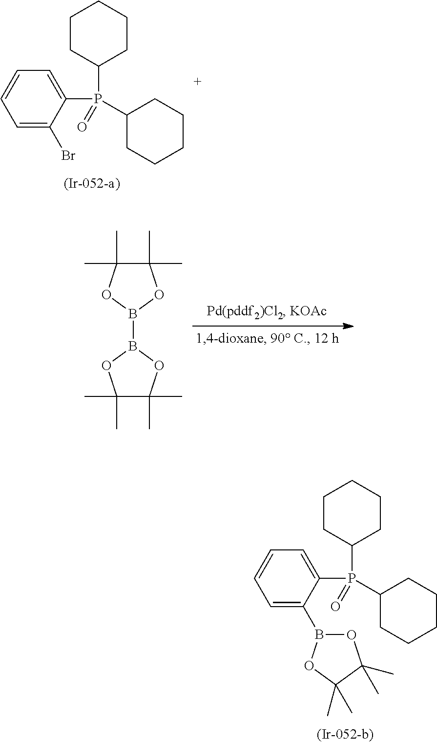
C1CC(P(C2=CC=CC=C2Br)(C2CCCCC2)=O)CCC1.B1(B2OC(C)(C)C(C)(C)O2)OC(C)(C)C(C)(C)O1.C1CC(P(C2=CC=CC=C2B2OC(C)(C)C(C)(C)O2)(C2CCCCC2)=O)CCC1
